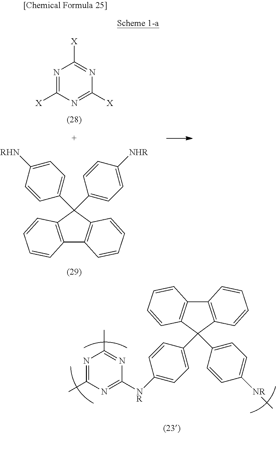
C12=C(C=CC=C1)C(C1=CC=C([NR]C3=NC(C)=NC(C)=N3)C=C1)(C1=CC=C([NR]C)C=C1)C1=C2C=CC=C1.N1=C([X])N=C([X])N=C1[X].C12=C(C(C3=CC=C([RHN])C=C3)(C3=CC=C([NHR])C=C3)C3=C1C=CC=C3)C=CC=C2
